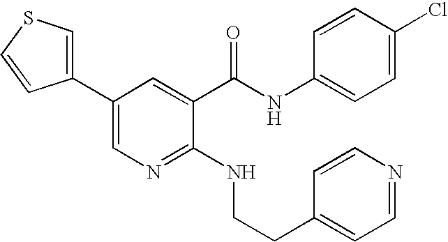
C1(NCCC2=CC=NC=C2)=NC=C(C2=CSC=C2)C=C1C(NC1=CC=C(Cl)C=C1)=O
